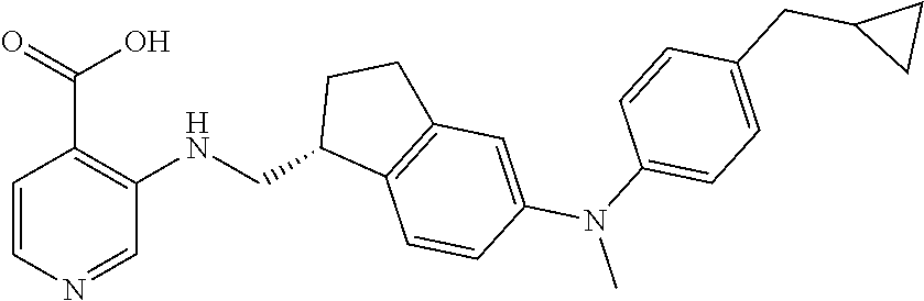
C1=CN=CC(NCC2C3=C(CC2)C=C(N(C)C2=CC=C(CC4CC4)C=C2)C=C3)=C1C(=O)O
